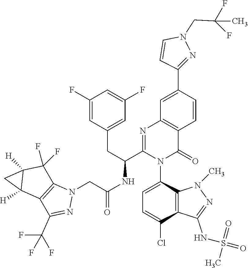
C1(F)=CC(CC(C2=NC3=C(C(=O)N2C2=CC=C(Cl)C4=C2N(C)N=C4NS(=O)(C)=O)C=CC(C2=NN(CC(F)(F)C)C=C2)=C3)NC(CN2C3=C(C(C(F)(F)F)=N2)C2([H])C([H])(C3(F)F)C2)=O)=CC(F)=C1
